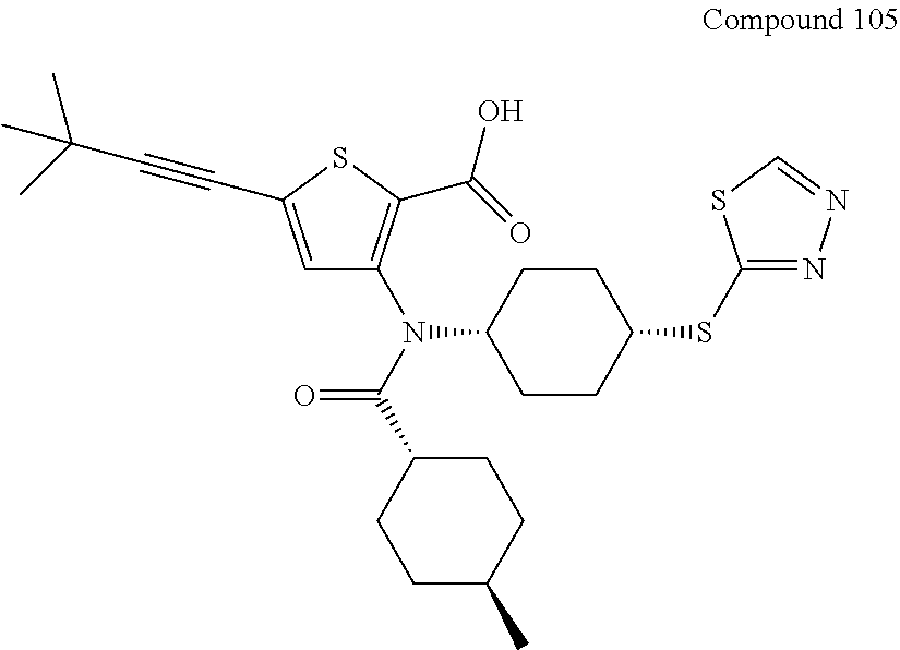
C1CC(N(C(C2CCC(C)CC2)=O)C2=C(C(O)=O)SC(C#CC(C)(C)C)=C2)CCC1SC1=NN=CS1
